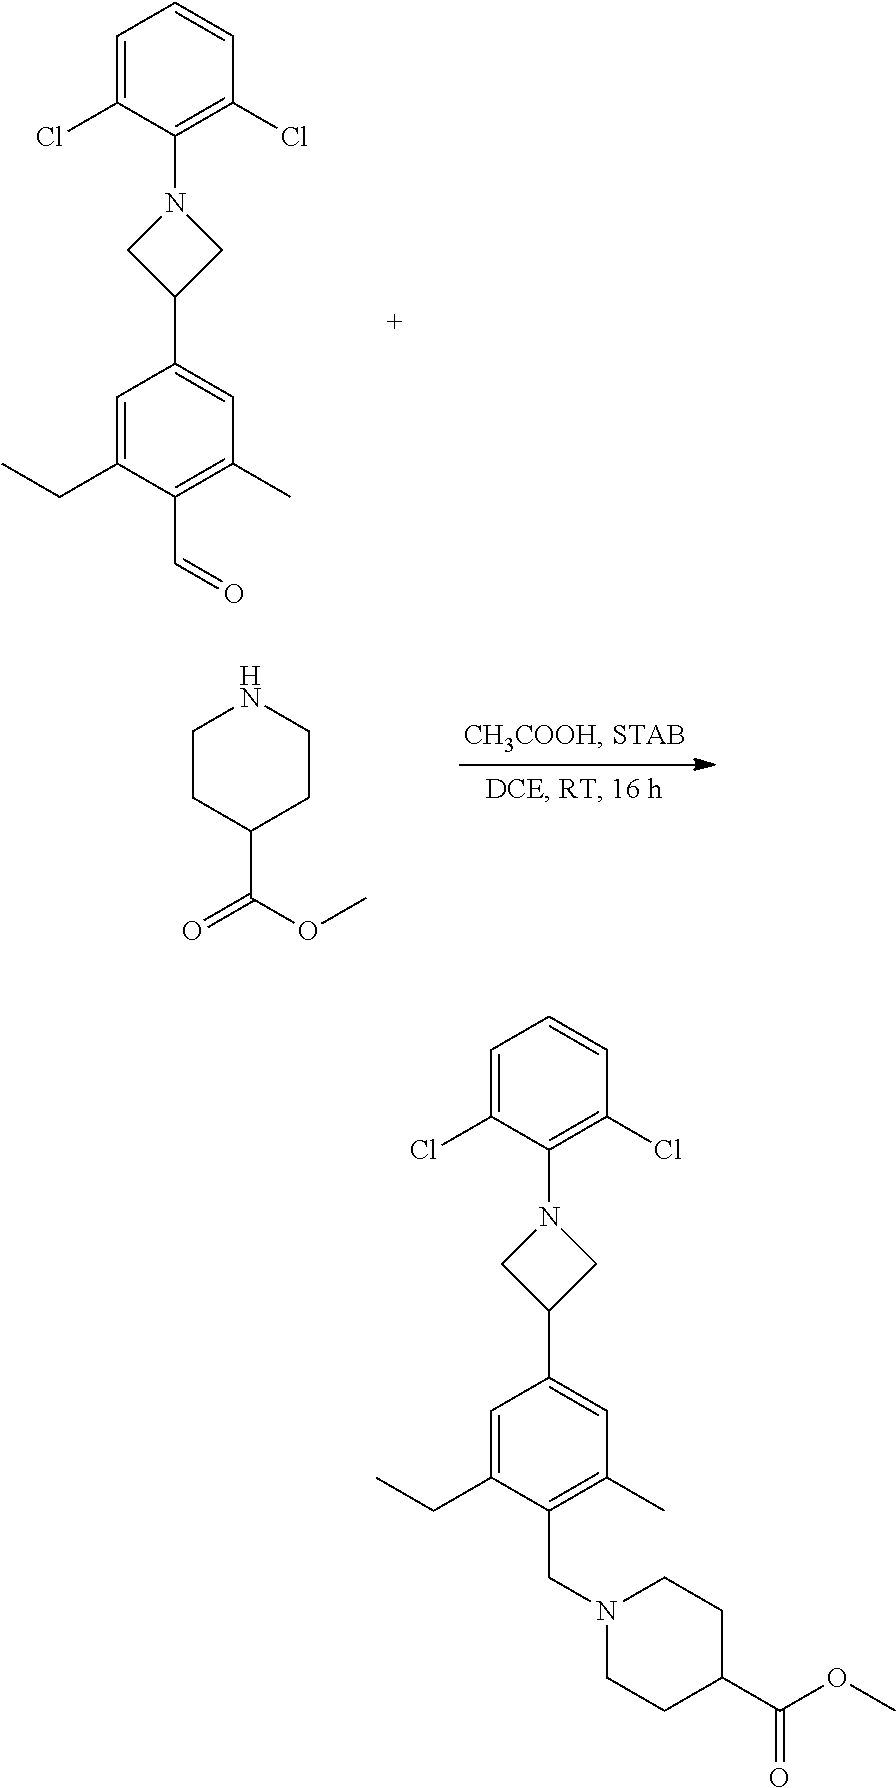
C1=C(Cl)C(N2CC(C3=CC(C)=C(C=O)C(CC)=C3)C2)=C(Cl)C=C1.C1CC(C(OC)=O)CCN1.C1=C(Cl)C(N2CC(C3=CC(C)=C(CN4CCC(C(OC)=O)CC4)C(CC)=C3)C2)=C(Cl)C=C1
